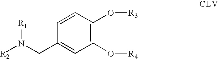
C1=CC(CN([R2])[R1])=CC(O[R4])=C1O[R3]
